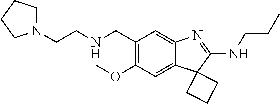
N(CC1=C(OC)C=C2C(=C1)N=C(NCCC)C21CCC1)CCN1CCCC1
